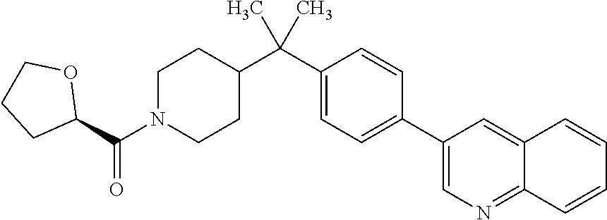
C1(C2=CC=C(C(C3CCN(C(C4OCCC4)=O)CC3)(C)C)C=C2)=CN=C2C(=C1)C=CC=C2
